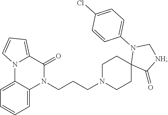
C1=C2C(=CC=C1)N1C(=CC=C1)C(=O)N2CCCN1CCC2(CC1)C(=O)[NH]CN2C1=CC=C(Cl)C=C1
